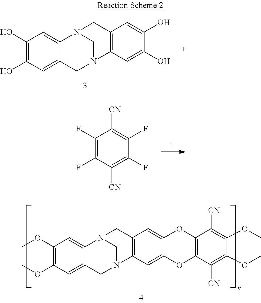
C1(O)=C(O)C=C2C(=C1)N1CN(C2)C2=C(C1)C=C(O)C(O)=C2.C1(F)=C(F)C([CN])=C(F)C(F)=C1[CN].C1(OC)=C(OC)C=C2C(=C1)N1CN(C2)C2=C(C1)C=C1C(=C2)OC2=C(O1)C([CN])=C(OC)C(OC)=C2[CN]
